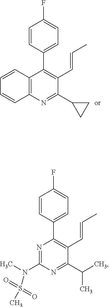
C12=C(N=C(C3CC3)C(C=CC)=C1C1=CC=C(F)C=C1)C=CC=C2.N1=C(N(C)S(C)(=O)=O)N=C(C(C)C)C(C=CC)=C1C1=CC=C(F)C=C1
